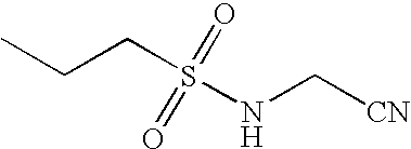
CCCS(=O)(=O)NC[CN]
